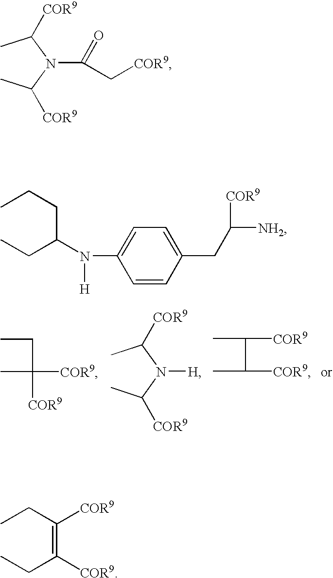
CCC(C)([COR9])[COR9].CC(N(C(C)[COR9])[H])[COR9].CC(C(C)[COR9])[COR9].CC(N(C(C)[COR9])C(=O)C[COR9])[COR9].C1=CC(CC([NH2])[COR9])=CC=C1N([H])C(CCC)CC.CCC(=C(CC)[COR9])[COR9]
